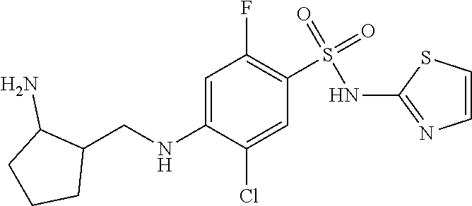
C1=CSC(NS(C2=C(F)C=C(NCC3C(N)CCC3)C(Cl)=C2)(=O)=O)=N1
